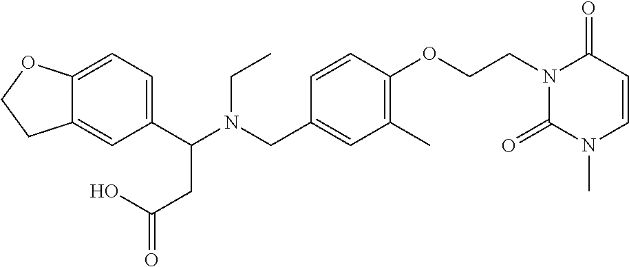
C1(C(N(CC2=CC(C)=C(OCCN3C(=O)N(C)C=CC3=O)C=C2)CC)CC(=O)O)=CC=C2C(=C1)CCO2
